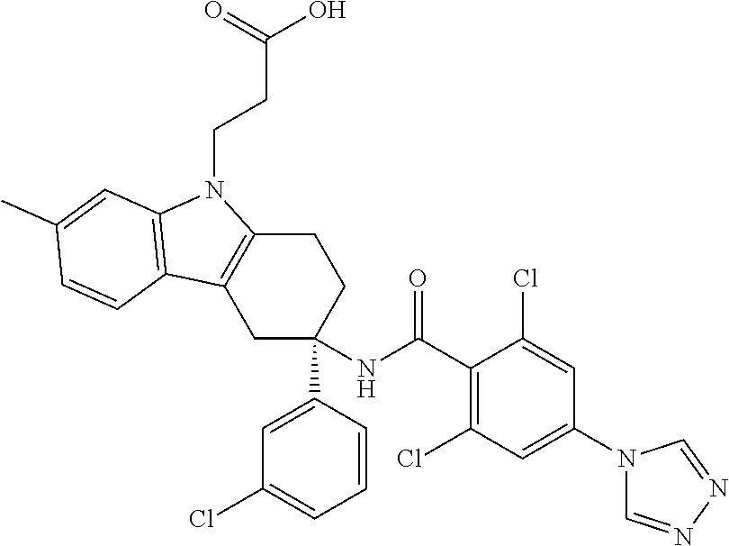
C1C(C2=CC(Cl)=CC=C2)(NC(C2=C(Cl)C=C(N3C=NN=C3)C=C2Cl)=O)CCC2=C1C1=C(N2CCC(O)=O)C=C(C)C=C1
